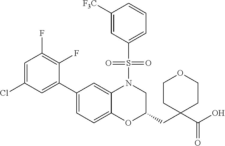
C1(C2=CC=C3C(=C2)N(S(C2=CC=CC([F3C])=C2)(=O)=O)CC(CC2(C(O)=O)CCOCC2)O3)=CC(Cl)=CC(F)=C1F
